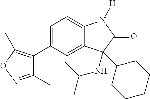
C1(C)=NOC(C)=C1C1=CC=C2C(=C1)C(NC(C)C)(C1CCCCC1)C(=O)N2[H]
